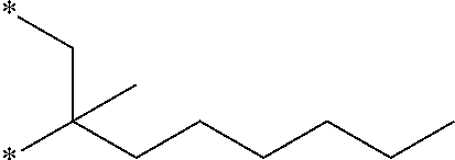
*C(CCCCCC)(C*)C
